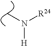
CN([R24])[H]
